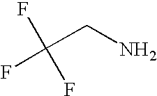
C(CN)(F)(F)F
